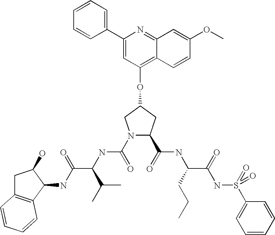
C1(C(NC(CCC)C(NS(C2=CC=CC=C2)(=O)=O)=O)=O)CC(OC2=C3C(=NC(C4=CC=CC=C4)=C2)C=C(OC)C=C3)CN1C(NC(C(NC1C(O)CC2=C1C=CC=C2)=O)C(C)C)=O
